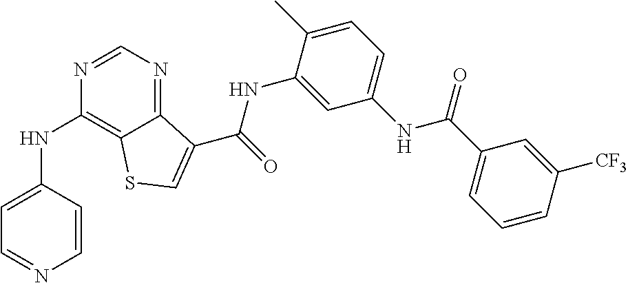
C1=NC(NC2=CC=NC=C2)=C2C(=N1)C(C(NC1=CC(NC(C3=CC=CC([CF3])=C3)=O)=CC=C1C)=O)=CS2
